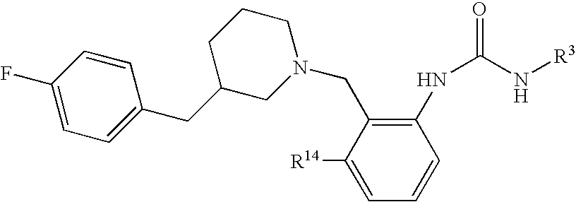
C1=C([R14])C(CN2CCCC(CC3=CC=C(F)C=C3)C2)=C(NC(N[R3])=O)C=C1
